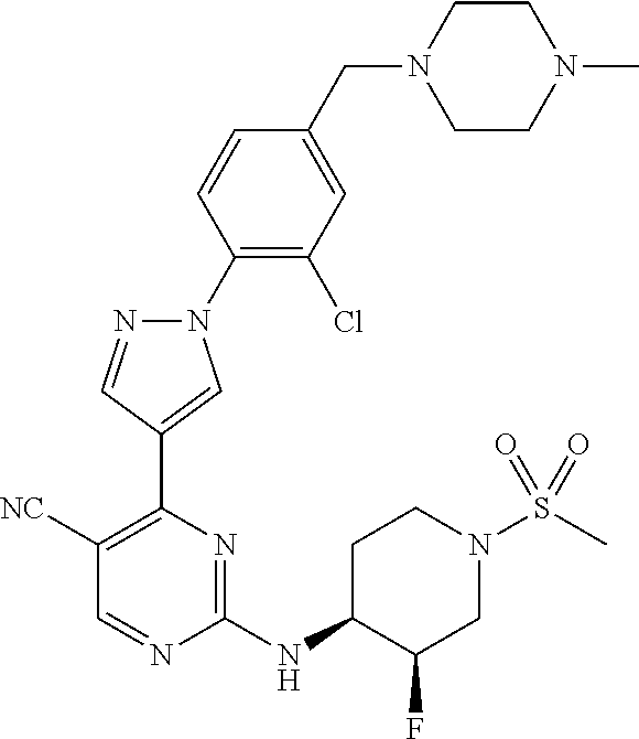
N1(C2=C(Cl)C=C(CN3CCN(C)CC3)C=C2)N=CC(C2=C([NC])C=NC(NC3CCN(S(=O)(=O)C)CC3F)=N2)=C1
